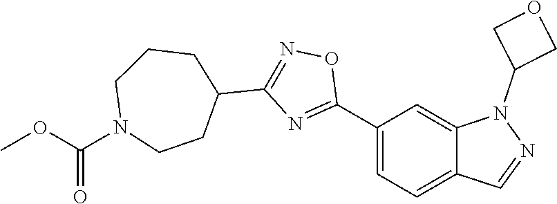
C1(C2=NC(C3CCCN(C(OC)=O)CC3)=NO2)=CC=C2C(=C1)N(C1COC1)N=C2
